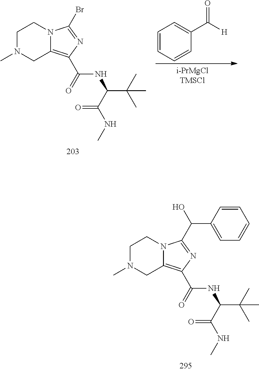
C1N(C)CC2=C(C(=O)NC(C(C)(C)C)C(NC)=O)N=C(C(O)C3=CC=CC=C3)N2C1.C1N(C)CC2=C(C(=O)NC(C(C)(C)C)C(NC)=O)N=C(Br)N2C1.C1=CC=CC(C([H])=O)=C1
